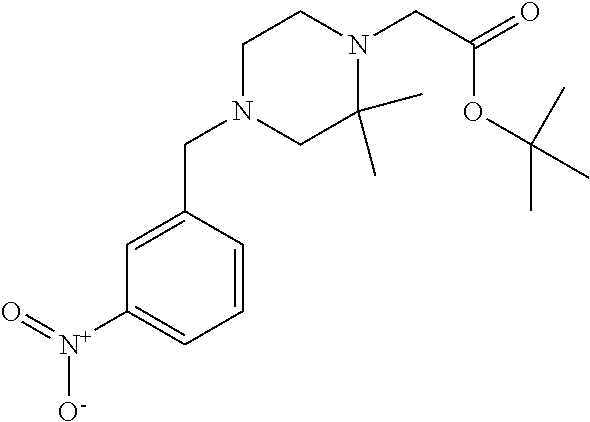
C1=CC(CN2CC(C)(C)N(CC(=O)OC(C)(C)C)CC2)=CC([N+]([O-])=O)=C1
